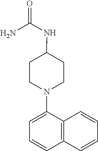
C1CN(C2=CC=CC3=C2C=CC=C3)CCC1NC(=O)N
